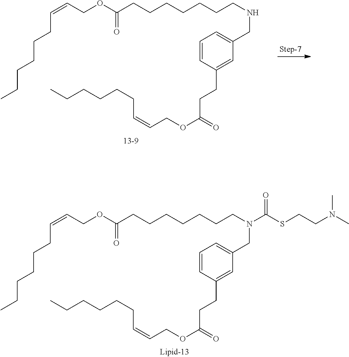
C1=CC(CCC(OCC=CCCCCCC)=O)=CC(CNCCCCCCCC(OCC=CCCCCCC)=O)=C1.C1=CC(CCC(OCC=CCCCCCC)=O)=CC(CN(C(SCCN(C)C)=O)CCCCCCCC(OCC=CCCCCCC)=O)=C1
